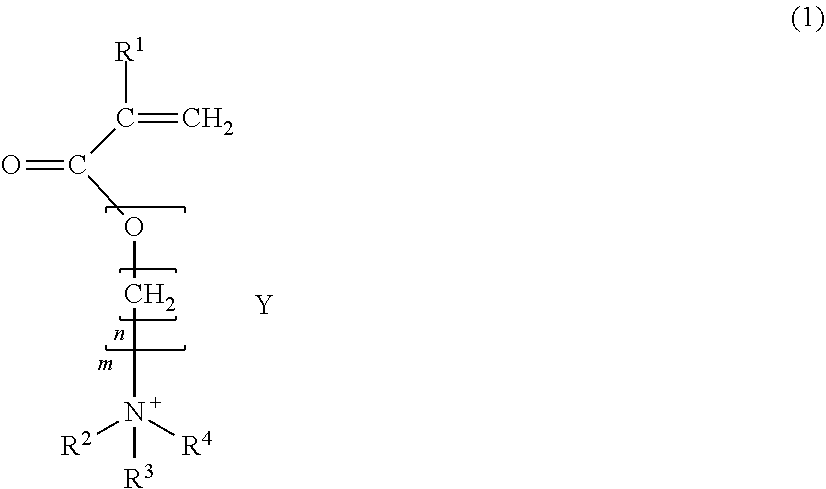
C(N([R2])([R4])[R3])OC(C([R1])=C)=O.[Y]
